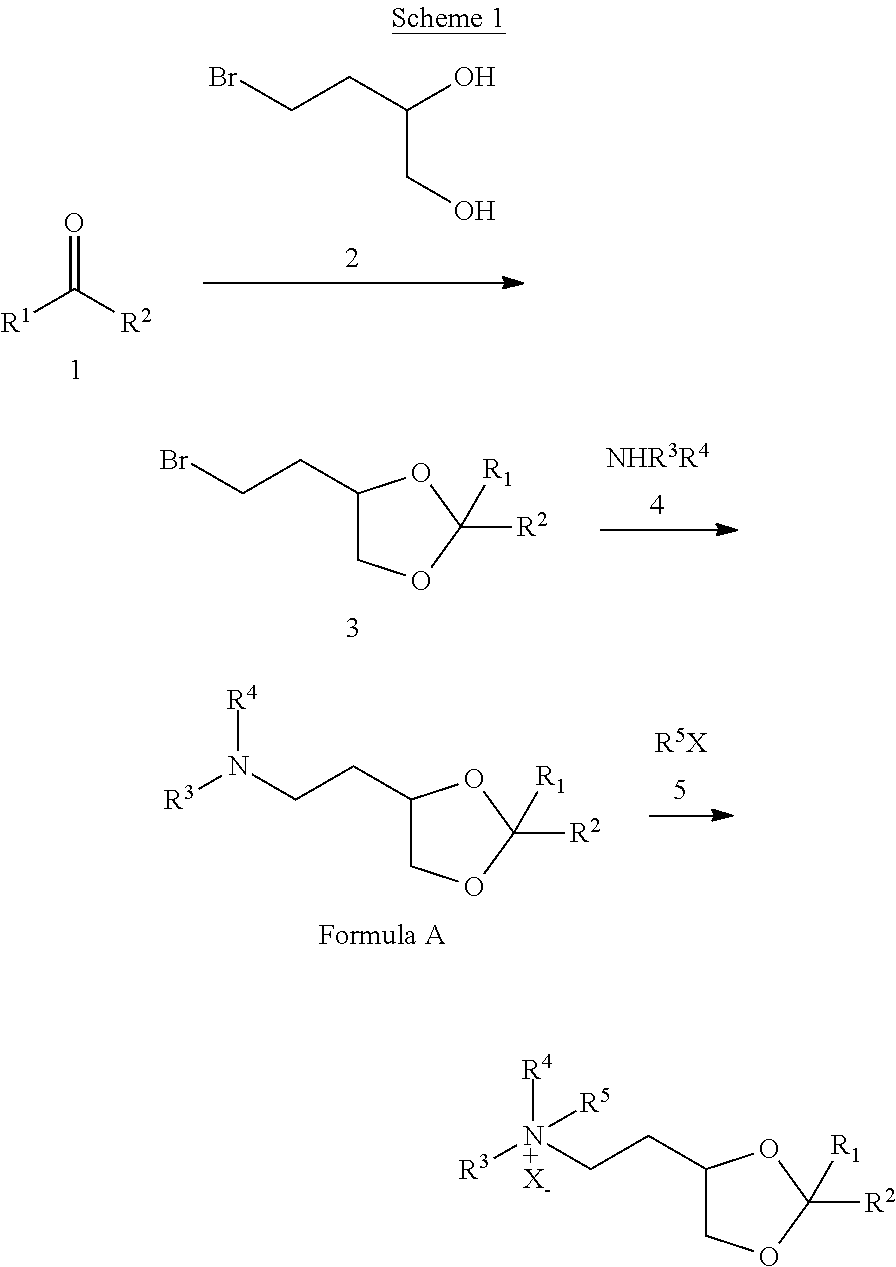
C1(CC[N+X-]([R4])([R3])[R5])COC([R2])([R1])O1.[R1]C([R2])=O.BrCCC(O)CO.C1(CCBr)COC([R2])([R1])O1.[NHR3R4].C1(CCN([R4])[R3])COC([R2])([R1])O1.[R5X]
